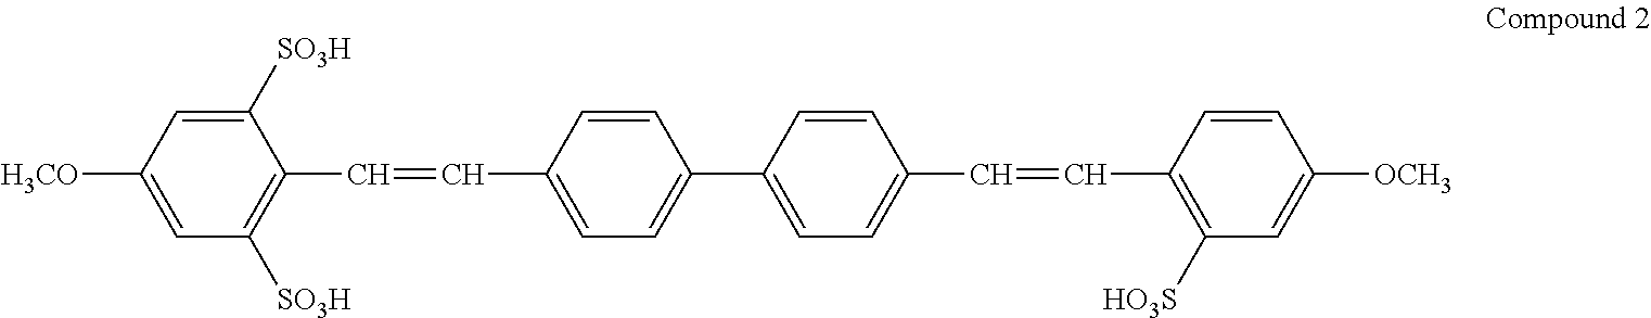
C1([SO3H])=CC([H3CO])=CC([SO3H])=C1C=CC1=CC=C(C2=CC=C(C=CC3=C([HO3S])C=C([OCH3])C=C3)C=C2)C=C1
